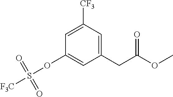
O(C1=CC(CC(OC)=O)=CC([CF3])=C1)S([F3C])(=O)=O
